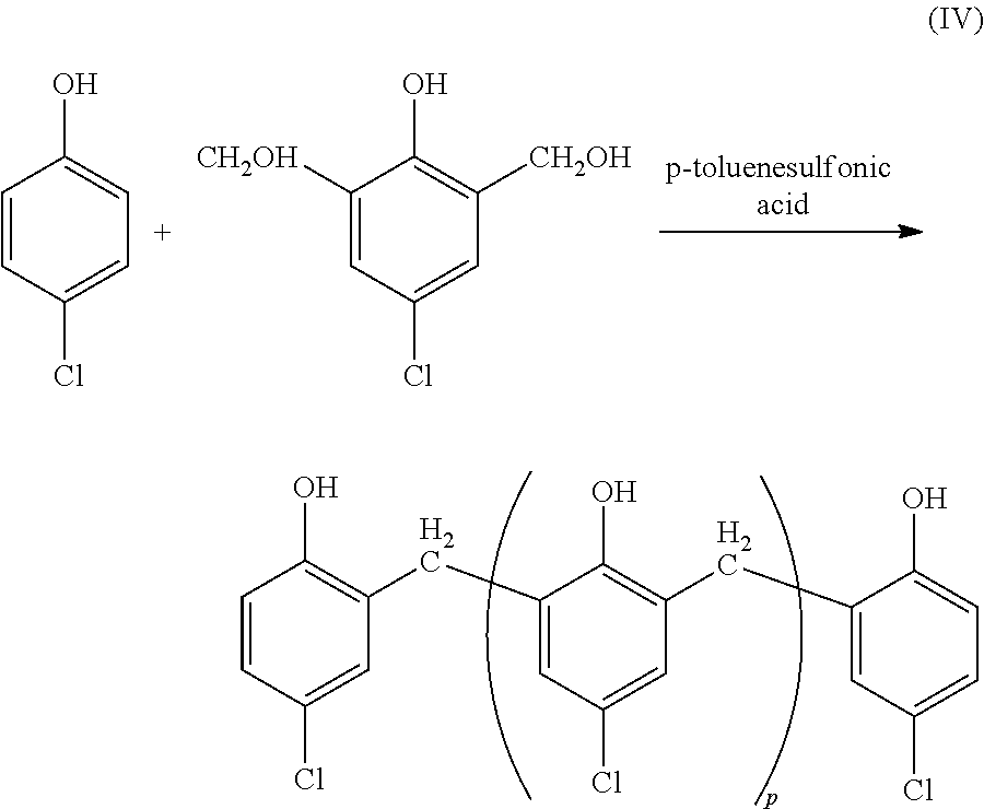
C1=CC(Cl)=CC(CC2=CC(Cl)=CC(CC3=CC(Cl)=CC=C3O)=C2O)=C1O.C1=CC(Cl)=CC=C1O.C1([CH2OH])=CC(Cl)=CC([CH2OH])=C1O
